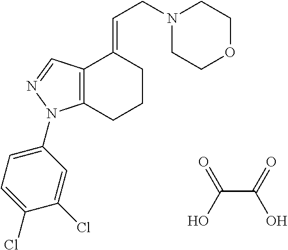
C12=C(CCCC1=CCN1CCOCC1)N(C1=CC=C(Cl)C(Cl)=C1)N=C2.C(C(=O)O)(O)=O
